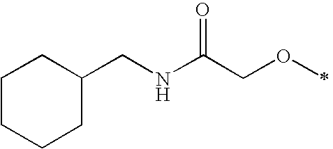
C1CCCC(CNC(COC)=O)C1
